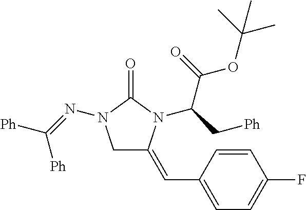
C1C(=CC2=CC=C(F)C=C2)N(C(C[Ph])C(OC(C)(C)C)=O)C(=O)N1N=C([Ph])[Ph]
